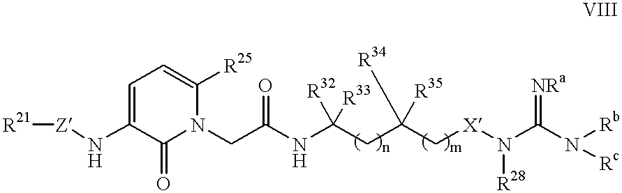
[R21][Z]NC1=CC=C([R25])N(CC(NC(CC(C[X]N(C(N([Rb])[Rc])=[NRa])[R28])([R34])[R35])([R32])[R33])=O)C1=O
